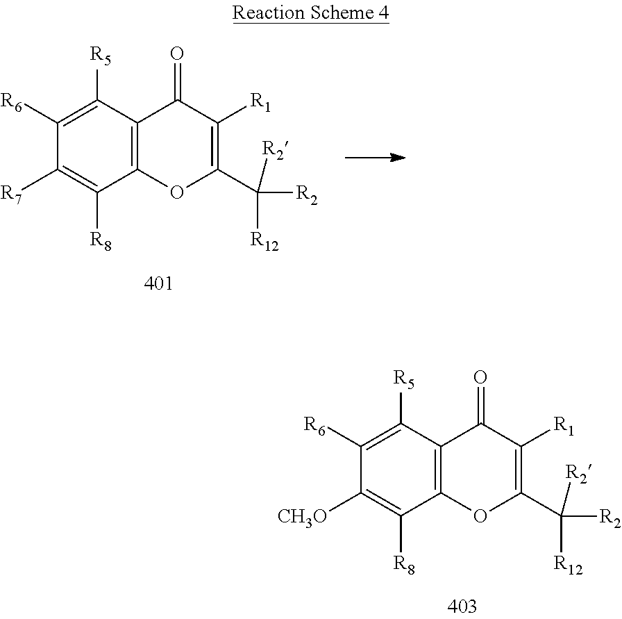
C1([R7])=C([R8])C2=C(C([R5])=C1[R6])C(=O)C([R1])=C(C([R12])([R2])[R2])O2.C1([CH3O])=C([R8])C2=C(C([R5])=C1[R6])C(=O)C([R1])=C(C([R12])([R2])[R2])O2
